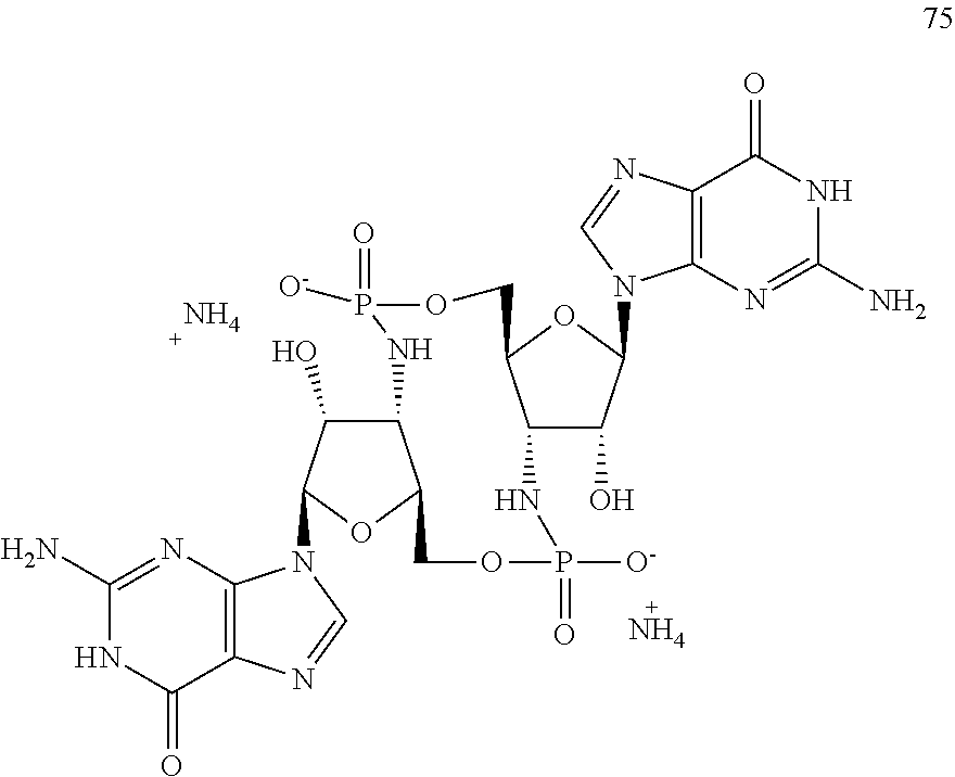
N.C12C(O)C(N3C4=C(C(=O)NC(N)=N4)N=C3)OC1COP(=O)([O-])NC1C(O)C(N3C4=C(C(=O)NC(N)=N4)N=C3)OC1COP([O-])(=O)N2.N
